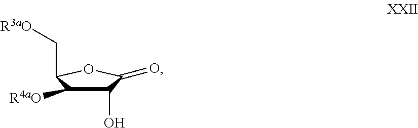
C1(O)C([R4aO])C(C[R3aO])OC1=O
